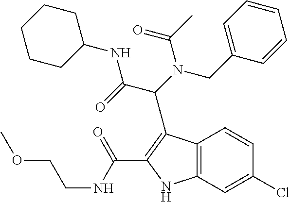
C12=C(C=C(Cl)C=C1)NC(C(=O)NCCOC)=C2C(C(NC1CCCCC1)=O)N(CC1=CC=CC=C1)C(=O)C
